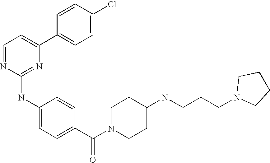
C1=NC(NC2=CC=C(C(N3CCC(NCCCN4CCCC4)CC3)=O)C=C2)=NC(C2=CC=C(Cl)C=C2)=C1
